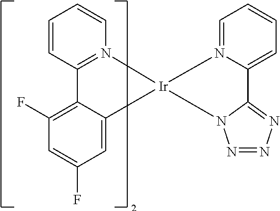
C1=C(F)C=C2C(=C1F)C1=N(C=CC=C1)[Ir]21N2=CC=CC=C2C2=NN=NN21
